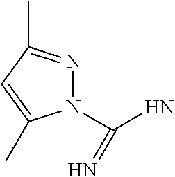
N1(C(N)=N)N=C(C)C=C1C
